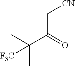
CC(C(=O)C[CN])(C)[F3C]
